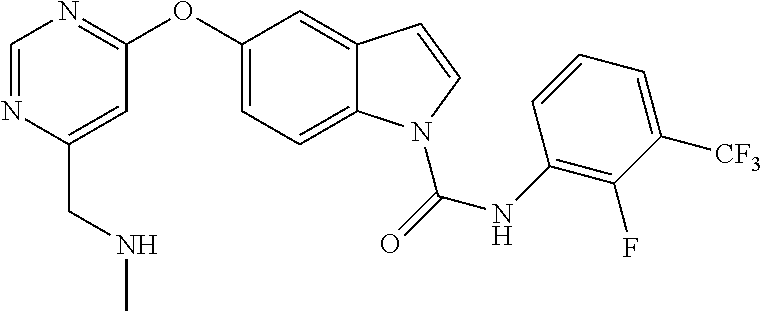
C(C1=CC(OC2=CC=C3C(=C2)C=CN3C(=O)NC2=C(F)C([CF3])=CC=C2)=NC=N1)NC
